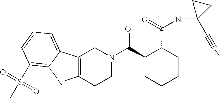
C12=C(CCN(C(C3CCCCC3C(NC3(C#N)CC3)=O)=O)C1)NC1=C(S(=O)(=O)C)C=CC=C21
